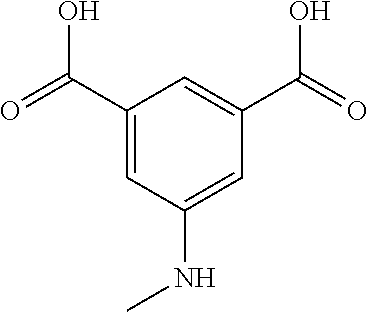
C1(C(=O)O)=CC(NC)=CC(C(=O)O)=C1
